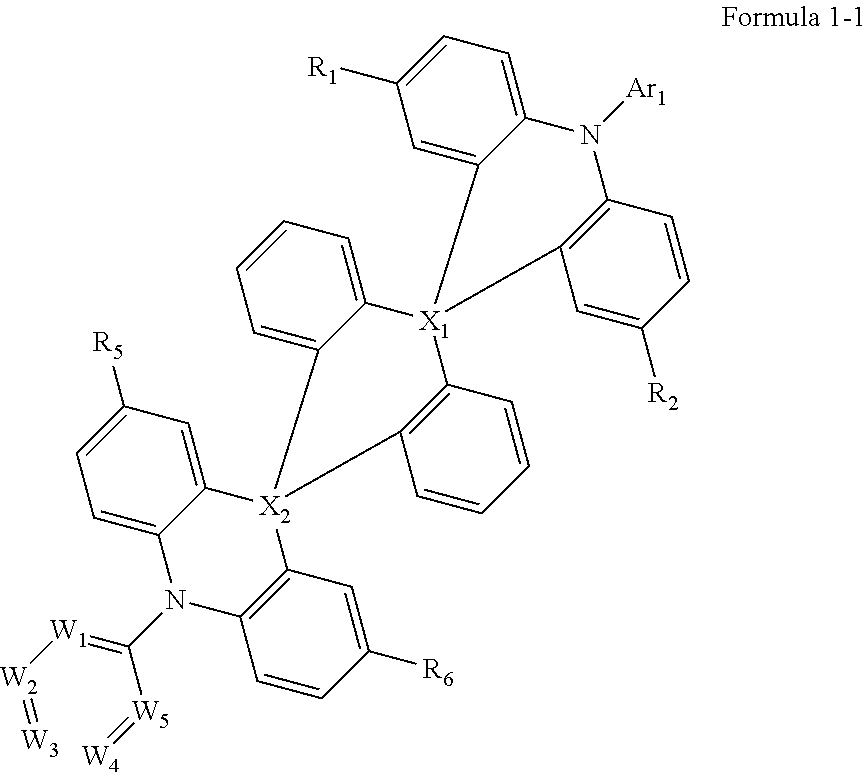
C1([R5])=CC=C2C(=C1)[X2]1(C3=C(N2C(=[W1][W2]=[W3])[W5]=[W4])C=CC([R6])=C3)C2=CC=CC=C2[X1]2(C3=C1C=CC=C3)C1=CC([R1])=CC=C1N([Ar1])C1=C2C=C([R2])C=C1
